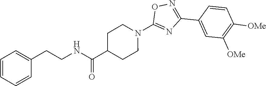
C1=C(CCNC(C2CCN(C3=NC(C4=CC([OMe])=C([OMe])C=C4)=NO3)CC2)=O)C=CC=C1
